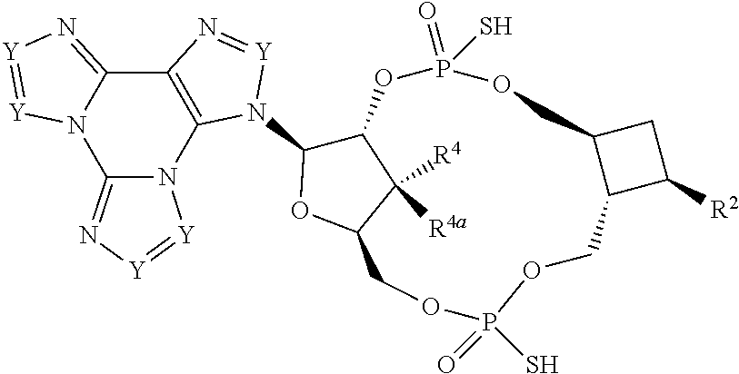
C12COP(S)(=O)OCC3C(COP(S)(=O)OC(C1([R4a])[R4])C(N1C4=C(C5=N[Y]=[Y]N5C5=N[Y]=[Y]N54)N=[Y]1)O2)CC3[R2]
